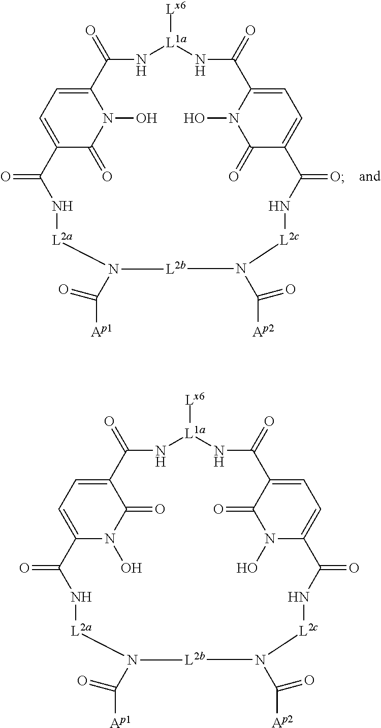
C12=CC=C(C(=O)N1O)C(=O)N[L2a]N(C([Ap1])=O)[L2b]N(C([Ap2])=O)[L2c]NC(=O)C1=CC=C(C(=O)N[L1a]([Lx6])NC2=O)N(O)C1=O.C12=CC=C(N(O)C1=O)C(=O)N[L2a]N(C([Ap1])=O)[L2b]N(C([Ap2])=O)[L2c]NC(=O)C1=CC=C(C(=O)N[L1a]([Lx6])NC2=O)C(=O)N1O
